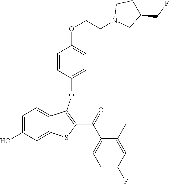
C1=C(O)C=C2C(=C1)C(OC1=CC=C(OCCN3CC(CF)CC3)C=C1)=C(C(=O)C1=CC=C(F)C=C1C)S2
